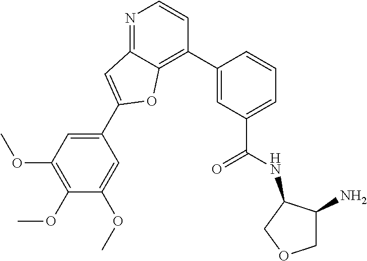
N1=C2C(=C(C3=CC(C(=O)NC4C(N)COC4)=CC=C3)C=C1)OC(C1=CC(OC)=C(OC)C(OC)=C1)=C2
